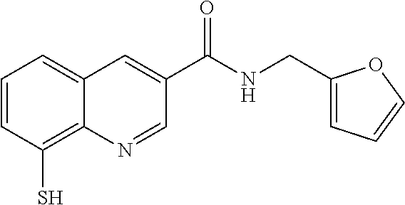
C1=CC(S)=C2C(=C1)C=C(C(NCC1=CC=CO1)=O)C=N2
